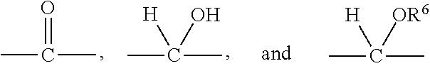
CC(=O)C.CC([H])(O)C.CC([H])([OR6])C
